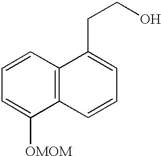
C1=CC=C([OMOM])C2=C1C(CCO)=CC=C2
